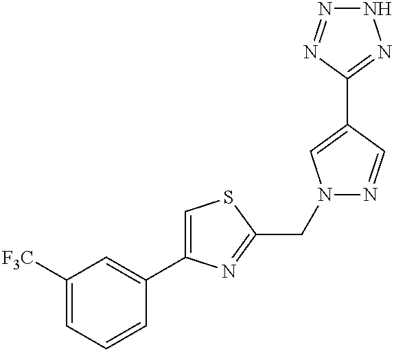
C1([F3C])=CC=CC(C2=CSC(CN3N=CC(C4=NNN=N4)=C3)=N2)=C1
